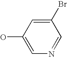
C1(O)=CN=CC(Br)=C1
